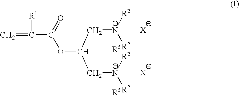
C=C(C(OC(C[N+]([R2])([R2])[R3])C[N+]([R2])([R2])[R3])=O)[R1].[X].[X]
